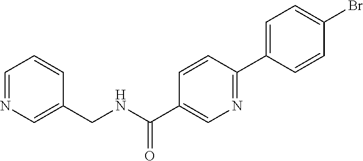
N1=CC=CC(CNC(C2=CN=C(C3=CC=C(Br)C=C3)C=C2)=O)=C1
